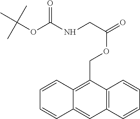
C(OC(NCC(=O)OCC1=C2C(=CC3=C1C=CC=C3)C=CC=C2)=O)(C)(C)C
